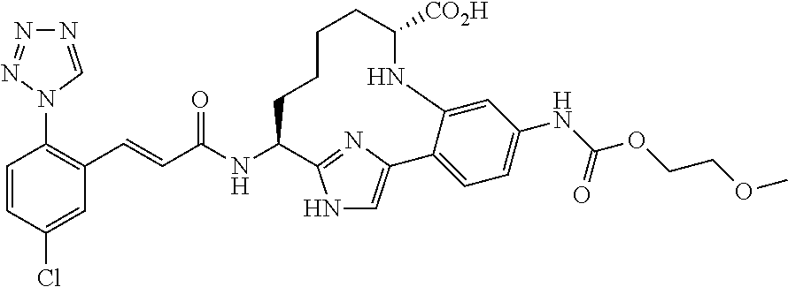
N1=CN(C2=C(C=CC(NC3CCCCC([CO2H])NC4=CC(NC(OCCOC)=O)=CC=C4C4=CNC3=N4)=O)C=C(Cl)C=C2)N=N1
